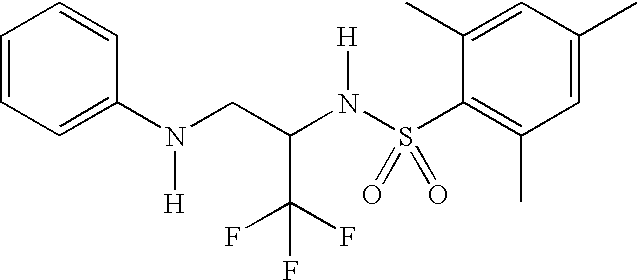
C1=CC=C(N(CC(N(S(C2=C(C)C=C(C)C=C2C)(=O)=O)[H])C(F)(F)F)[H])C=C1
